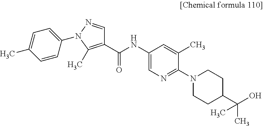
C1(C)=CC=C(N2N=CC(C(NC3=CN=C(N4CCC(C(C)(O)C)CC4)C(C)=C3)=O)=C2C)C=C1
